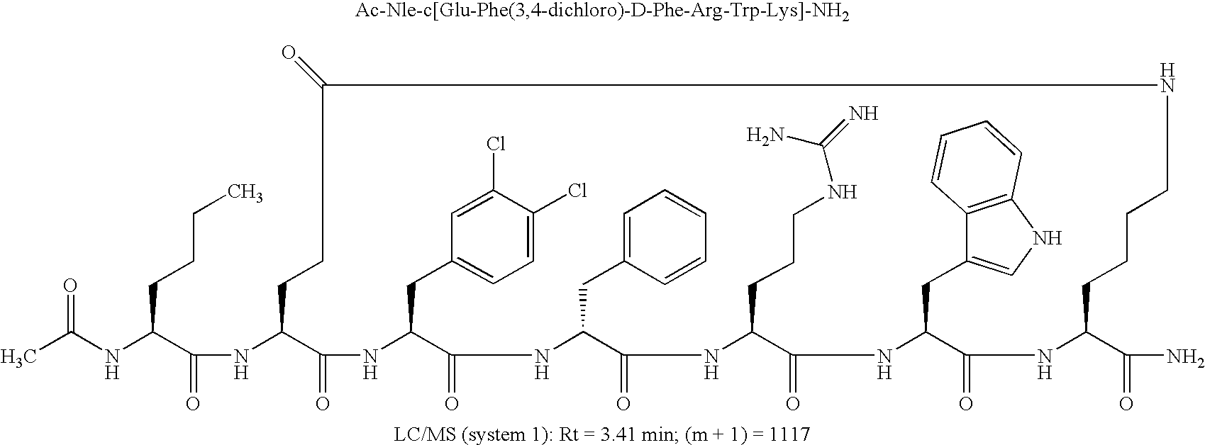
CC(NC(C(NC1C(=O)NC(CC2=CC=C(Cl)C(Cl)=C2)C(=O)NC(CC2=CC=CC=C2)C(=O)NC(CCCNC(=N)N)C(=O)NC(CC2=CNC3=C2C=CC=C3)C(=O)NC(C(=O)N)CCCCNC(=O)CC1)=O)CCCC)=O
